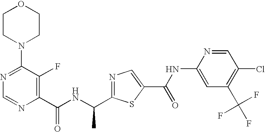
N1=C(C(NC(C2=C(F)C(N3CCOCC3)=NC=N2)=O)C)SC(C(NC2=CC(C(F)(F)F)=C(Cl)C=N2)=O)=C1
